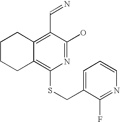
C1CCC2=C(SCC3=CC=CN=C3F)N=C(O)C(C=N)=C2C1
